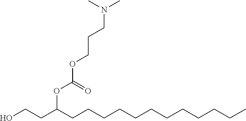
OCCC(CCCCCCCCCCCC)OC(OCCCN(C)C)=O
